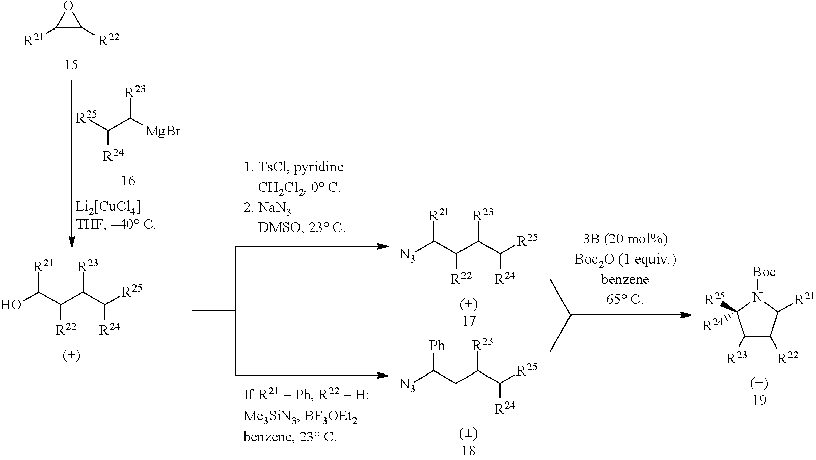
C1([R21])C([R22])O1.OC(C(C(C([R25])[R24])[R23])[R22])[R21].C(C([MgBr])[R23])([R25])[R24].[N3]C(C(C(C([R25])[R24])[R23])[R22])[R21].[N3]C(CC(C([R25])[R24])[R23])[Ph].C1([R23])C([R22])C([R21])N([Boc])C1([R25])[R24]
